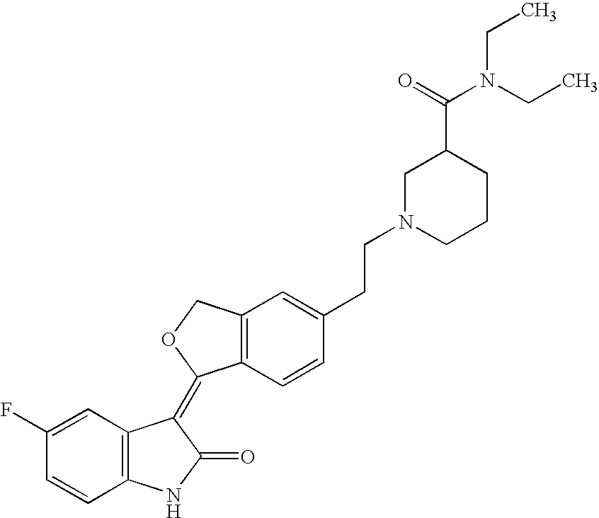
C12=C(C=CC(CCN3CCCC(C(=O)N(CC)CC)C3)=C1)C(=C1C3=C(NC1=O)C=CC(F)=C3)OC2
